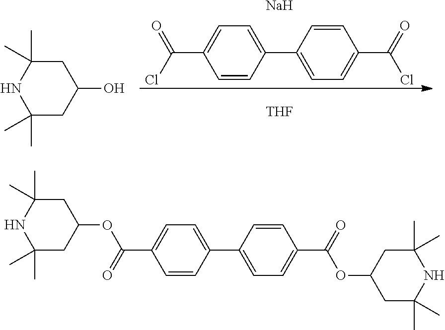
C1C(C)(C)NC(C)(C)CC1O.C1=CC(C2=CC=C(C(=O)Cl)C=C2)=CC=C1C(Cl)=O.[Na].[THF].C1C(C)(C)NC(C)(C)CC1OC(C1=CC=C(C2=CC=C(C(=O)OC3CC(C)(C)NC(C)(C)C3)C=C2)C=C1)=O
